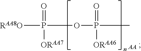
[RAA8O]P(=O)(OP(=O)(C)[ORAA6])[ORAA7].[AA]
